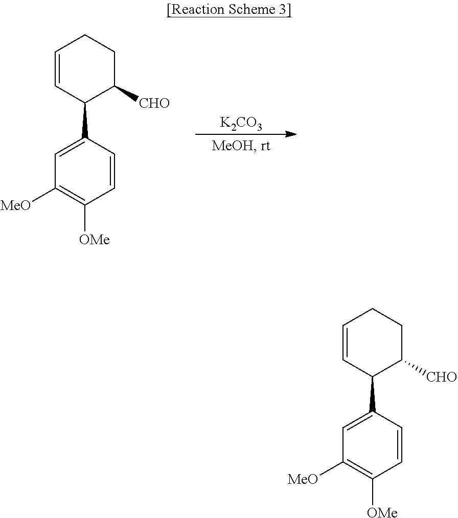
C1([MeO])=C([OMe])C=CC(C2C([CHO])CCC=C2)=C1.[K2CO3].C1([MeO])=C([OMe])C=CC(C2C([CHO])CCC=C2)=C1
